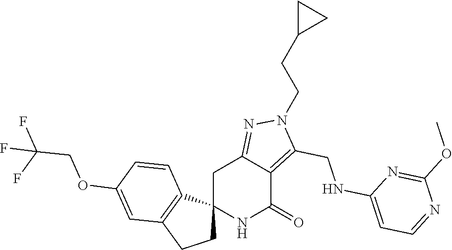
C12(NC(=O)C3=C(CNC4=CC=NC(OC)=N4)N(CCC4CC4)N=C3C1)CCC1=C2C=CC(OCC(F)(F)F)=C1
